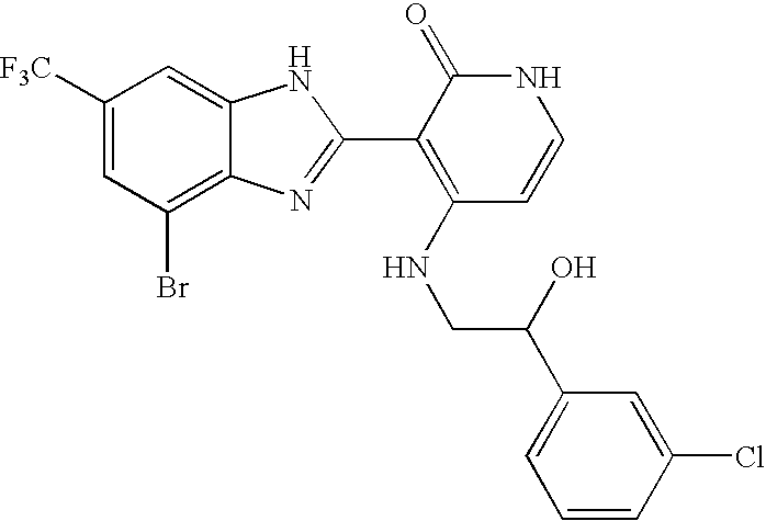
C1(Br)=C2C(=CC([F3C])=C1)NC(C1=C(NCC(C3=CC=CC(Cl)=C3)O)C=CNC1=O)=N2
